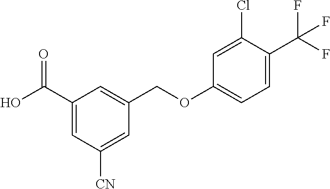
C1(C(O)=O)=CC([CN])=CC(COC2=CC=C(C(F)(F)F)C(Cl)=C2)=C1
